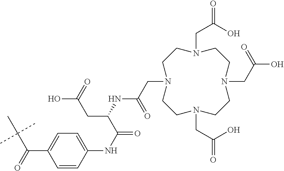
N1(CC(=O)O)CCN(CC(NC(CC(O)=O)C(=O)NC2=CC=C(C(C(C)(C)C)=O)C=C2)=O)CCN(CC(O)=O)CCN(CC(O)=O)CC1
